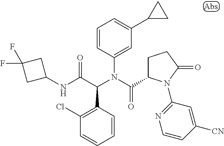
C1(N(C(C2CCC(=O)N2C2=NC=CC([CN])=C2)=O)C(C(NC2CC(F)(F)C2)=O)C2=C(Cl)C=CC=C2)=CC(C2CC2)=CC=C1
